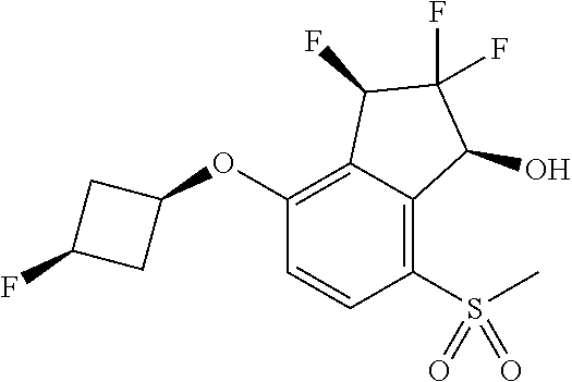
C1(OC2CC(F)C2)=C2C(=C(S(C)(=O)=O)C=C1)C(O)C(F)(F)C2F
